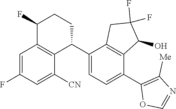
C1(C2C3=C(C(F)CC2)C=C(F)C=C3[CN])=CC=C(C2=C([Me])N=CO2)C2=C1CC(F)(F)C2O
